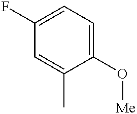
C1(F)=CC=C(O[Me])C(C)=C1
